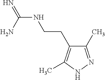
N(C(N)=N)CCC1=C(C)NN=C1C
